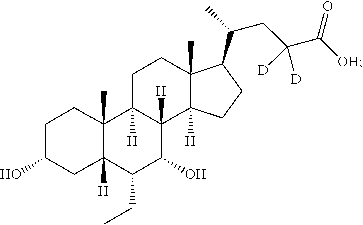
C1C(O)CC2([H])C(C)(C1)C1([H])C([H])(C(O)C2CC)C2([H])C(C)(CC1)C(C(C)CC(C([OH])=O)([D])[D])CC2
